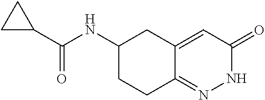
C1(C(NC2CCC3=NNC(=O)C=C3C2)=O)CC1
